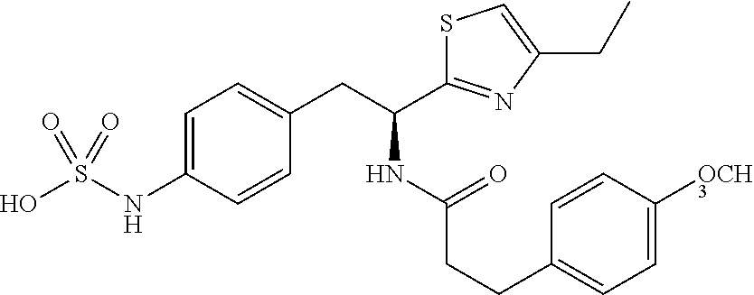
C1=C(NS(O)(=O)=O)C=CC(CC(NC(CCC2=CC=C([OCH3])C=C2)=O)C2=NC(CC)=CS2)=C1
